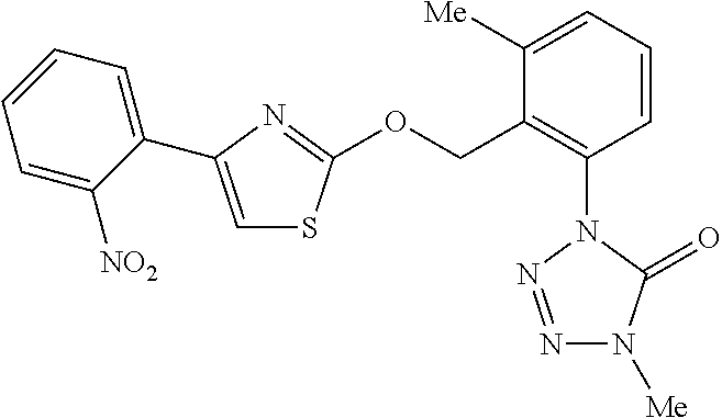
C1=CC=C([Me])C(COC2=NC(C3=CC=CC=C3[NO2])=CS2)=C1N1N=NN([Me])C1=O
